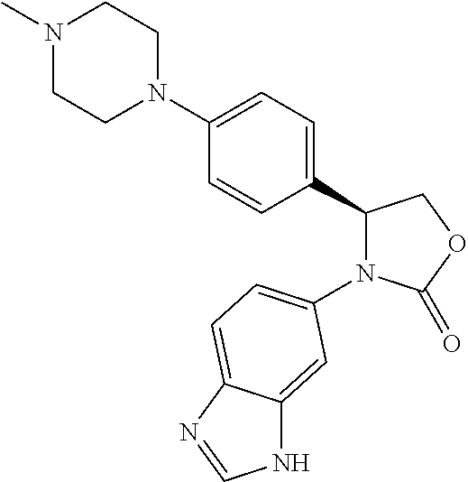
N1(C2=CC=C3C(=C2)NC=N3)C(=O)OCC1C1=CC=C(N2CCN(C)CC2)C=C1
